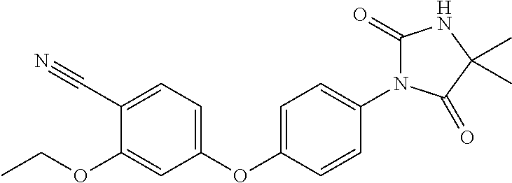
C1(OC2=CC=C(N3C(=O)NC(C)(C)C3=O)C=C2)=CC=C(C#N)C(OCC)=C1
